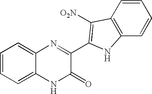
C1=CC2=C(C=C1)NC(C1=NC3=CC=CC=C3NC1=O)=C2[O2N]
